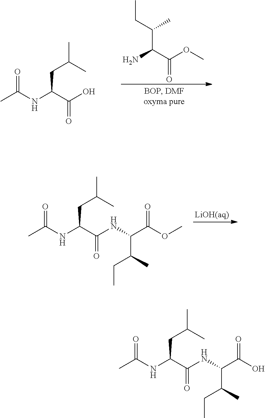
NC(C(OC)=O)C(CC)C.N(C(C(O)=O)CC(C)C)C(C)=O.N(C(C(NC(C(OC)=O)C(C)CC)=O)CC(C)C)C(C)=O.N(C(C(NC(C(O)=O)C(C)CC)=O)CC(C)C)C(C)=O
